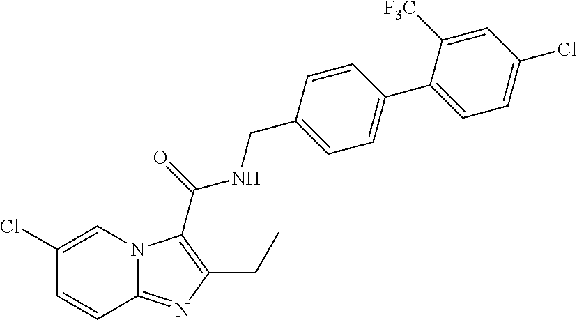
C1=CC2=NC(CC)=C(C(NCC3=CC=C(C4=CC=C(Cl)C=C4[F3C])C=C3)=O)N2C=C1Cl
